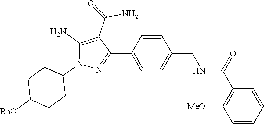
C1=CC(CNC(C2=C([MeO])C=CC=C2)=O)=CC=C1C1=NN(C2CCC([BnO])CC2)C(N)=C1C(=O)N
